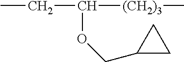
C(C(OCC1CC1)[(CH2)3]C)C
